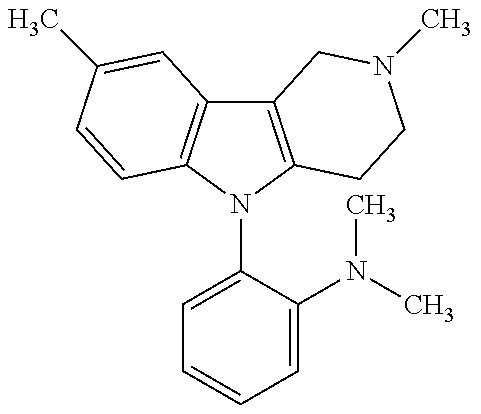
C12=C(N(C3=CC=CC=C3N(C)C)C3=C1C=C(C)C=C3)CCN(C)C2
